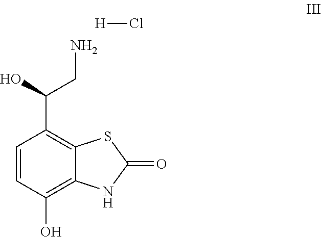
C1=CC(O)=C2C(=C1C(CN)O)SC(=O)N2.[H]Cl
